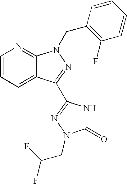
C1=CC=C2C(=N1)N(CC1=C(F)C=CC=C1)N=C2C1=NN(CC(F)F)C(=O)N1
